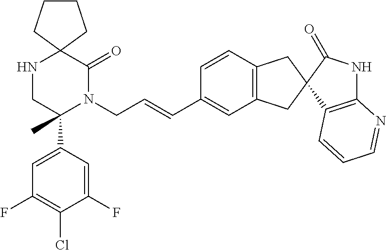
C12(NCC(C3=CC(F)=C(Cl)C(F)=C3)(C)N(CC=CC3=CC4=C(C=C3)CC3(C4)C4=C(NC3=O)N=CC=C4)C1=O)CCCC2
